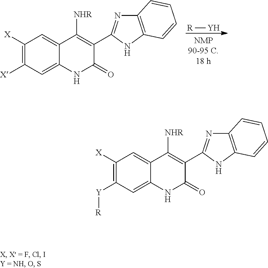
[R][Y].C12=C(NC(C3=C([NHR])C4=CC([X])=C([X])C=C4NC3=O)=N1)C=CC=C2.C12=C(NC(C3=C([NHR])C4=CC([X])=C([Y][R])C=C4NC3=O)=N1)C=CC=C2
